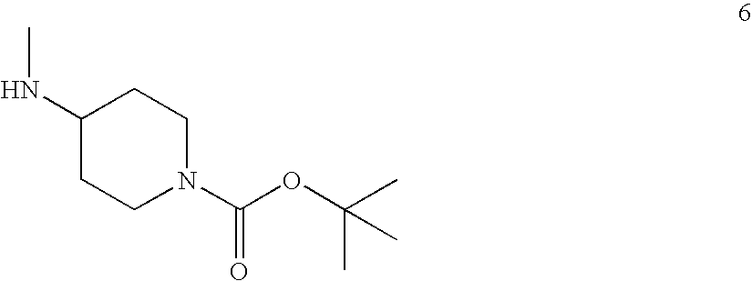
C1(NC)CCN(C(=O)OC(C)(C)C)CC1
